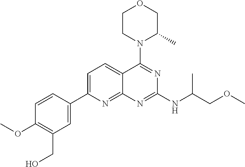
C1=C(C2=CC(CO)=C(OC)C=C2)N=C2C(=C1)C(N1C(C)COCC1)=NC(NC(COC)C)=N2
